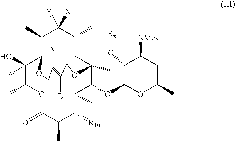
C1(O)(C)C(CC)OC(=O)C(C)C([R10])C(C)C(OC2OC(C)CC([NMe2])C2O[Rx])C2(C)CC(C)C([X])([Y])C(C)C1OCC([A])=C(B)CO2
